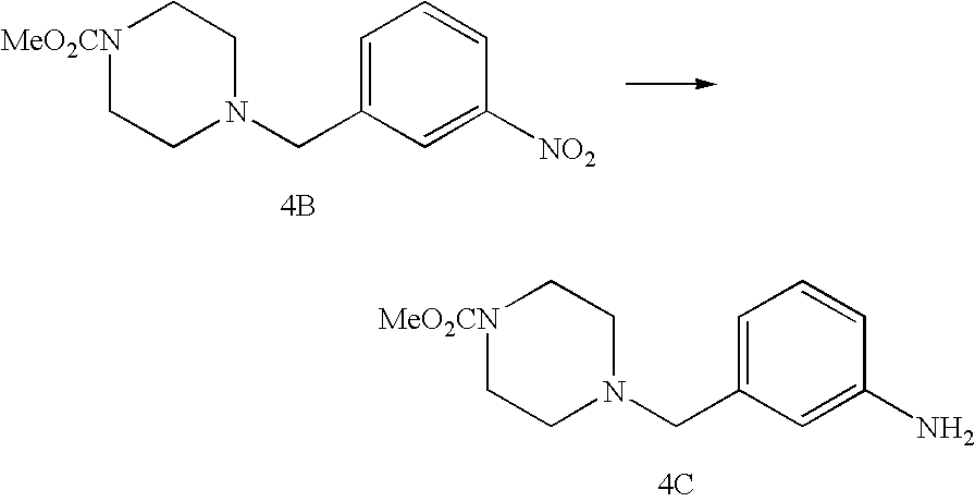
C1=C(CN2CC[MeO2CN]CC2)C=C([NO2])C=C1.[4B].C1=C(CN2CC[MeO2CN]CC2)C=C(N)C=C1.[4C]
